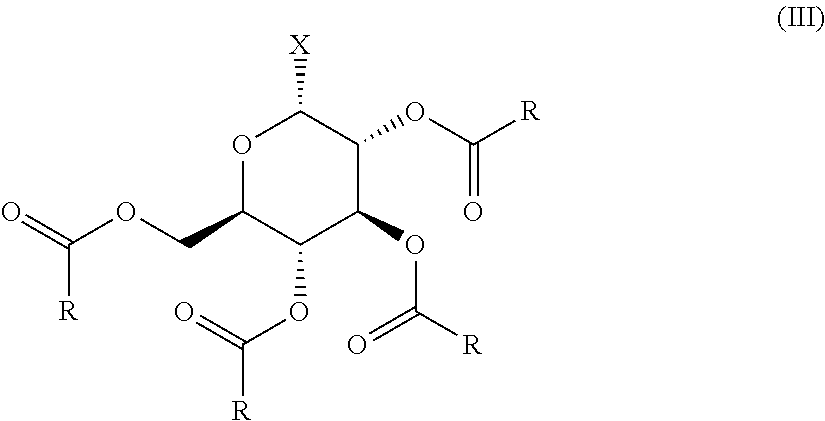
O=C([R])OCC1C(OC(=O)[R])C(OC(=O)[R])C(OC(=O)[R])C([X])O1
